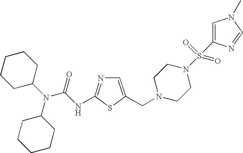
C1=C(CN2CCN(S(=O)(=O)C3=CN(C)C=N3)CC2)SC(NC(N(C2CCCCC2)C2CCCCC2)=O)=N1
